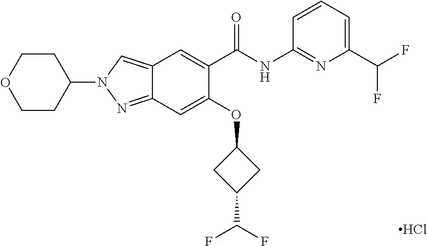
C1(OC2CC(C(F)F)C2)=CC2=NN(C3CCOCC3)C=C2C=C1C(NC1=NC(C(F)F)=CC=C1)=O.Cl
